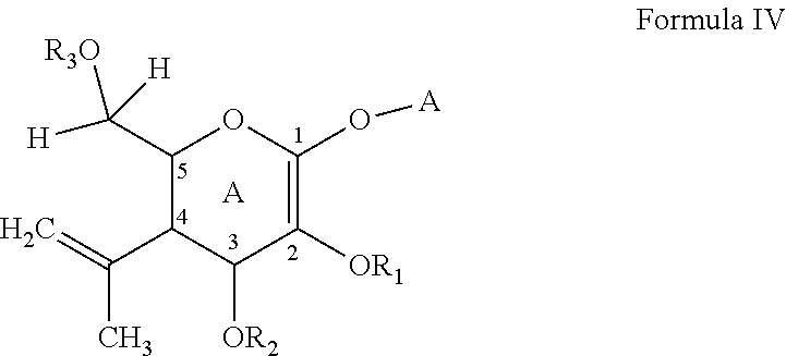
C1(C([H])([R3O])[H])C(C(=C)C)C([OR2])C([OR1])=C(O[A])O1.[A]
